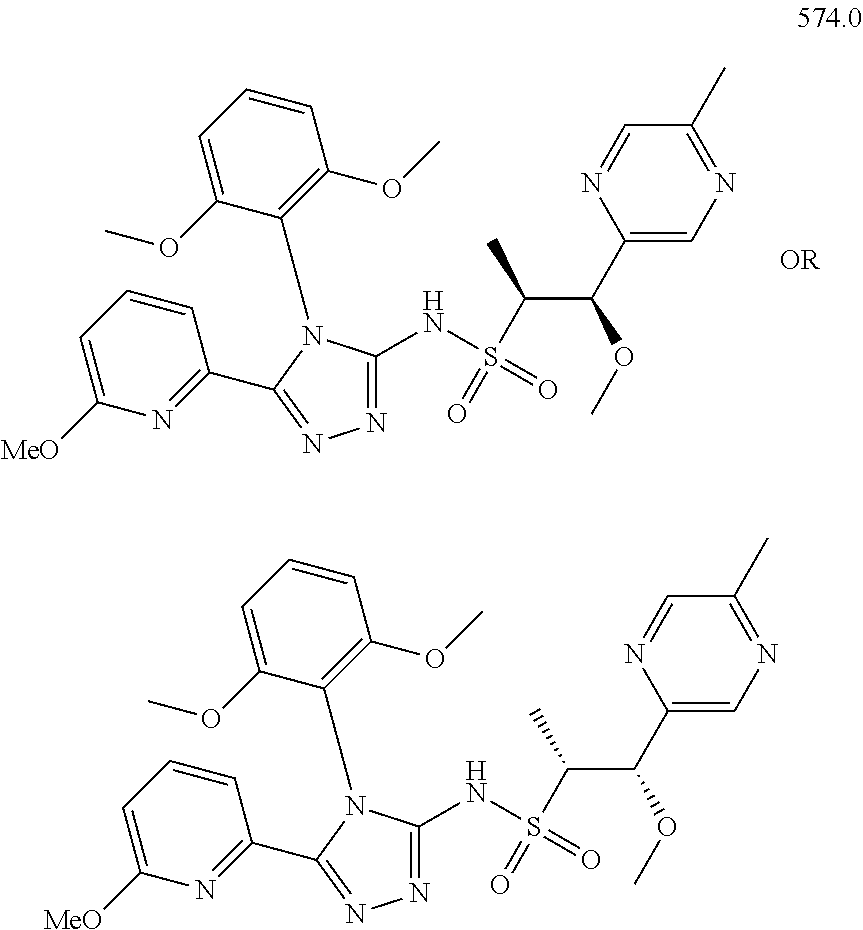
N1=C(NS(C(C(C2=CN=C(C)C=N2)OC)C)(=O)=O)N(C2=C(OC)C=CC=C2OC)C(C2=NC([MeO])=CC=C2)=N1.N1=C(NS(C(C(C2=CN=C(C)C=N2)OC)C)(=O)=O)N(C2=C(OC)C=CC=C2OC)C(C2=NC([MeO])=CC=C2)=N1
